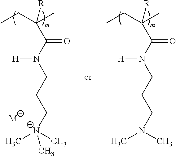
CCC(C)([R])C(N(CCC[N+](C)(C)C)[H])=O.[M].CCC(C)([R])C(N(CCCN(C)C)[H])=O
